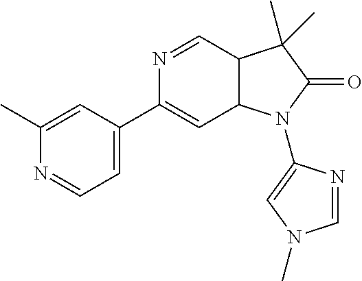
N1=CC2C(C=C1C1=CC=NC(C)=C1)N(C1=CN(C)C=N1)C(=O)C2(C)C
